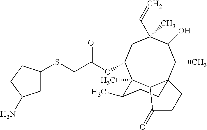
C1C(SCC(OC2C3(C)C4C(C(C)C(O)C(C)(C=C)C2)(CCC3C)CCC4=O)=O)CCC1N
